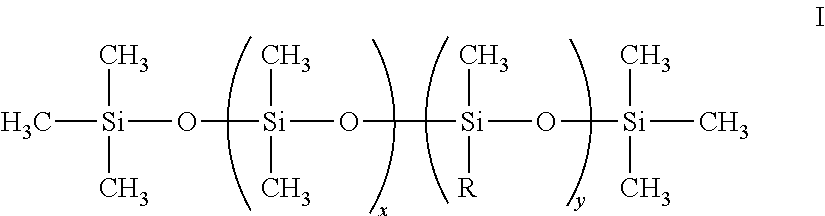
C[Si](C)(C)O[Si](C)(C)O[Si](O[Si](C)(C)C)(C)[R]
